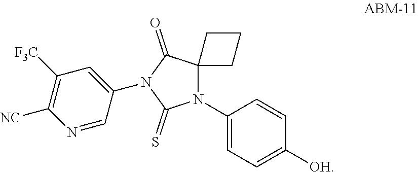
N1(C2=CC=C([OH])C=C2)C2(C(=O)N(C3=CC([F3C])=C([NC])N=C3)C1=S)CCC2
